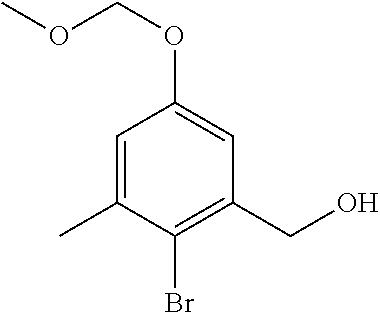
C1=C(C)C(Br)=C(CO)C=C1OCOC
